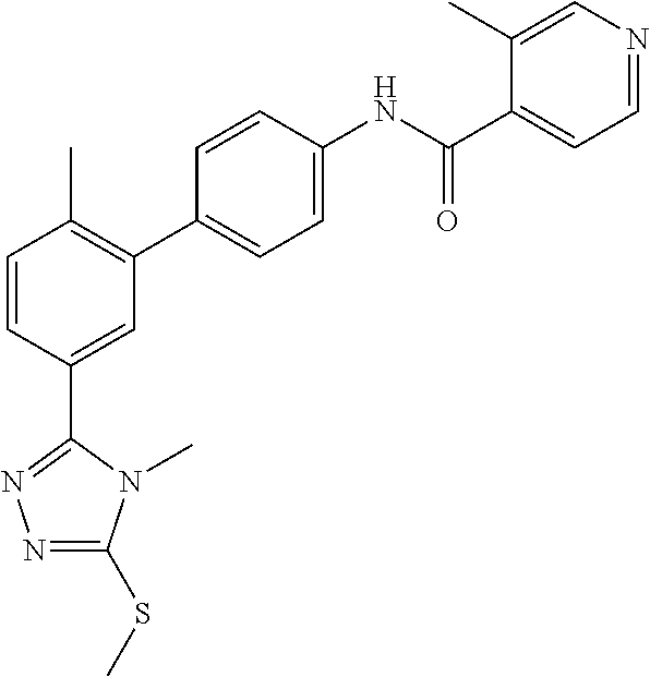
C1=CC(C2=NN=C(SC)N2C)=CC(C2=CC=C(NC(C3=CC=NC=C3C)=O)C=C2)=C1C
